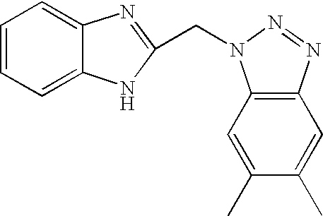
C1=CC=C2C(=C1)N=C(CN1C3=C(C=C(C)C(C)=C3)N=N1)N2
